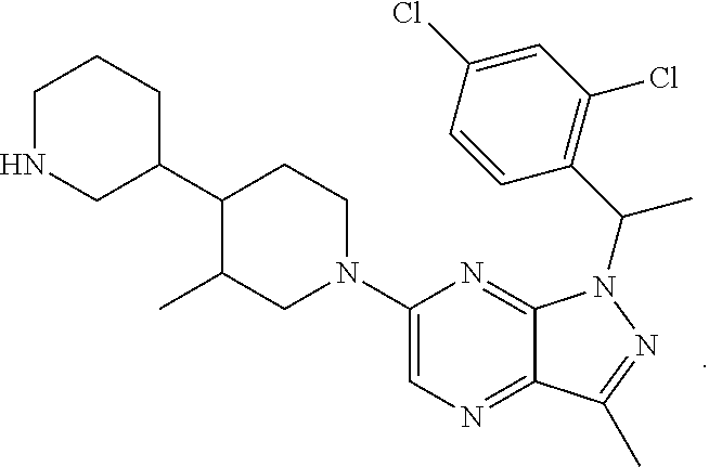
N1=C2C(=NC=C1N1CCC(C3CNCCC3)C(C)C1)C(C)=NN2C(C1=C(Cl)C=C(Cl)C=C1)C
